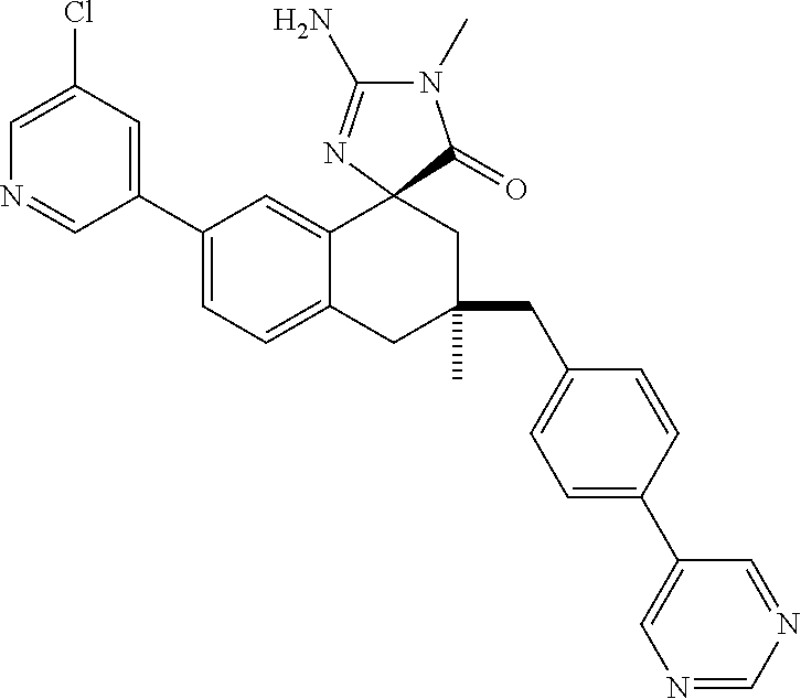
N1=CC(C2=CC=C3C(=C2)C2(CC(CC4=CC=C(C5=CN=CN=C5)C=C4)(C)C3)C(=O)N(C)C(N)=N2)=CC(Cl)=C1
